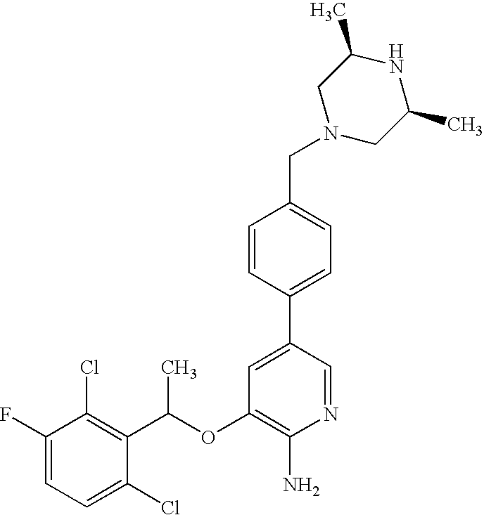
FC1=CC=C(Cl)C(C(OC2=C(N)N=CC(C3=CC=C(CN4CC(C)NC(C)C4)C=C3)=C2)C)=C1Cl
